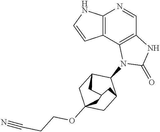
C12=C(C3=C(C=N1)NC(=O)N3C1C3CC4(OCCC#N)CC1CC(C3)C4)C=CN2
